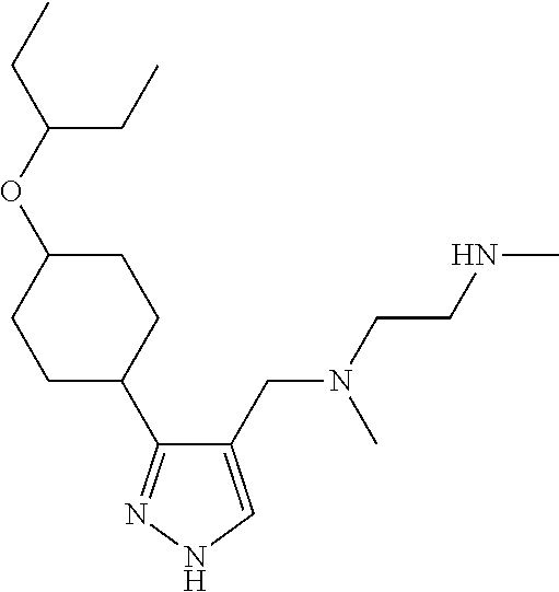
C1(CN(C)CCNC)=CNN=C1C1CCC(OC(CC)CC)CC1
